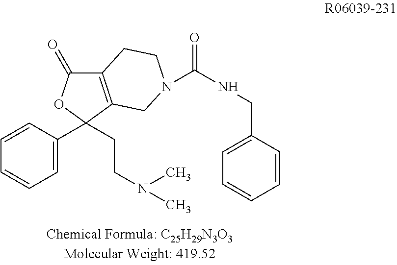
C12=C(C(CCN(C)C)(C3=CC=CC=C3)OC1=O)CN(C(NCC1=CC=CC=C1)=O)CC2
